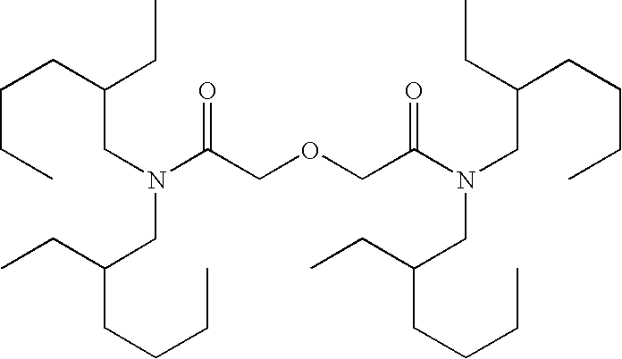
C(CC)CC(CC)CN(CC(CC)CCCC)C(COCC(N(CC(CC)CCCC)CC(CC)CCCC)=O)=O
